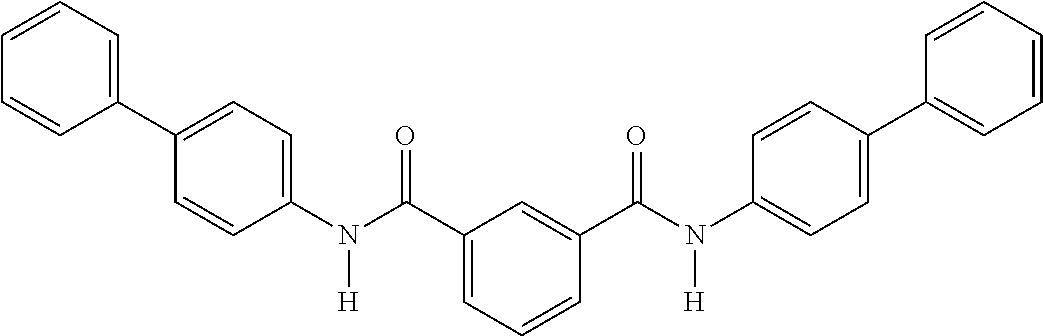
C1=CC=C(C2=CC=C(N([H])C(=O)C3=CC=CC(C(=O)N([H])C4=CC=C(C5=CC=CC=C5)C=C4)=C3)C=C2)C=C1
